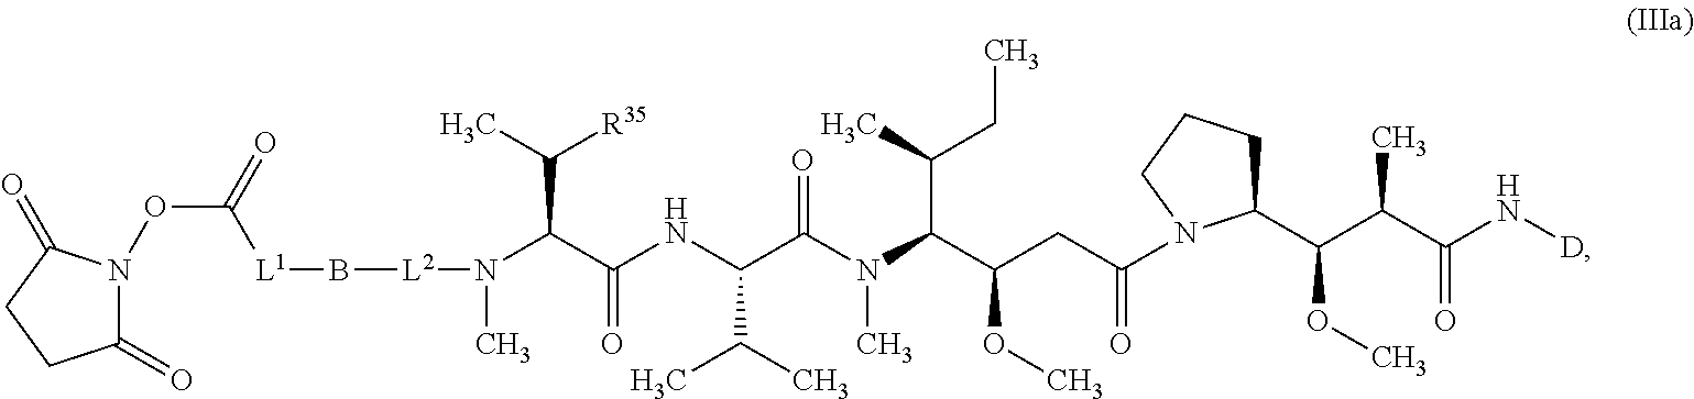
[L1](B[L2]N(C(C(NC(C(N(C(C(CC(=O)N1C(C(C(C(N[D])=O)C)OC)CCC1)OC)C(C)CC)C)=O)C(C)C)=O)C(C)[R35])C)C(ON1C(=O)CCC1=O)=O
